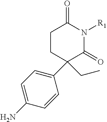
C1CC(CC)(C2=CC=C(N)C=C2)C(=O)N([R1])C1=O
